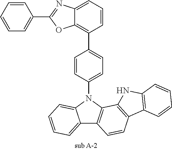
C12=CC=CC=C1N(C1=CC=C(C3=C4C(=CC=C3)N=C(C3=CC=CC=C3)O4)C=C1)C1=C2C=CC2=C1NC1=C2C=CC=C1
